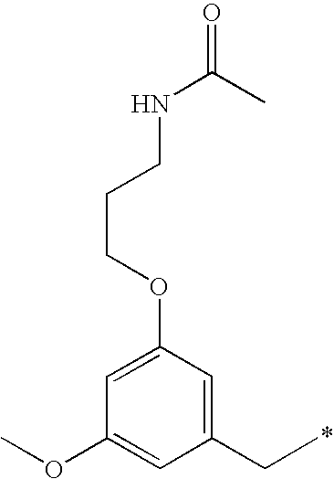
C1(CC)=CC(OCCCNC(=O)C)=CC(OC)=C1
